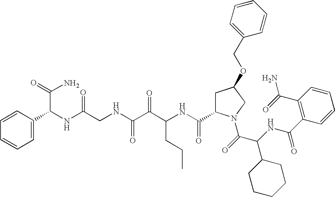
C1(C(NC(C(=O)N2CC(OCC3=CC=CC=C3)CC2C(NC(C(C(NCC(NC(C(N)=O)C2=CC=CC=C2)=O)=O)=O)CCC)=O)C2CCCCC2)=O)=C(C(=O)N)C=CC=C1
